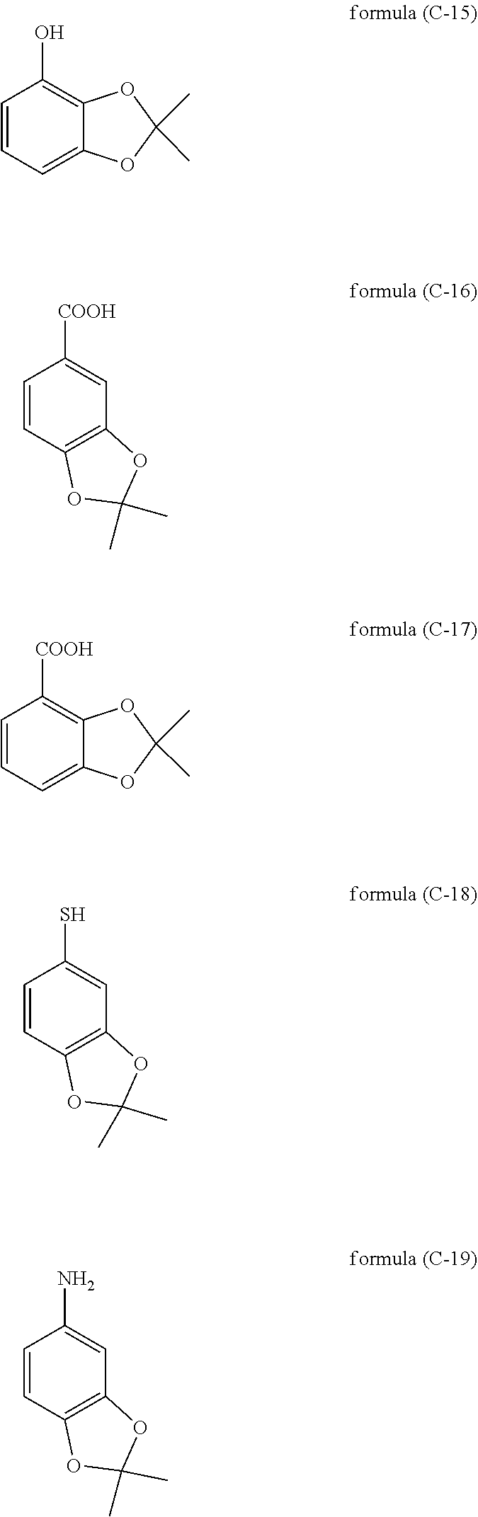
O1C(C)(C)OC2=C(O)C=CC=C12.C1=CC([COOH])=CC2=C1OC(C)(C)O2.O1C(C)(C)OC2=CC=CC([COOH])=C12.C1=CC2=C(C=C1S)OC(C)(C)O2.C1=CC(N)=CC2=C1OC(C)(C)O2
